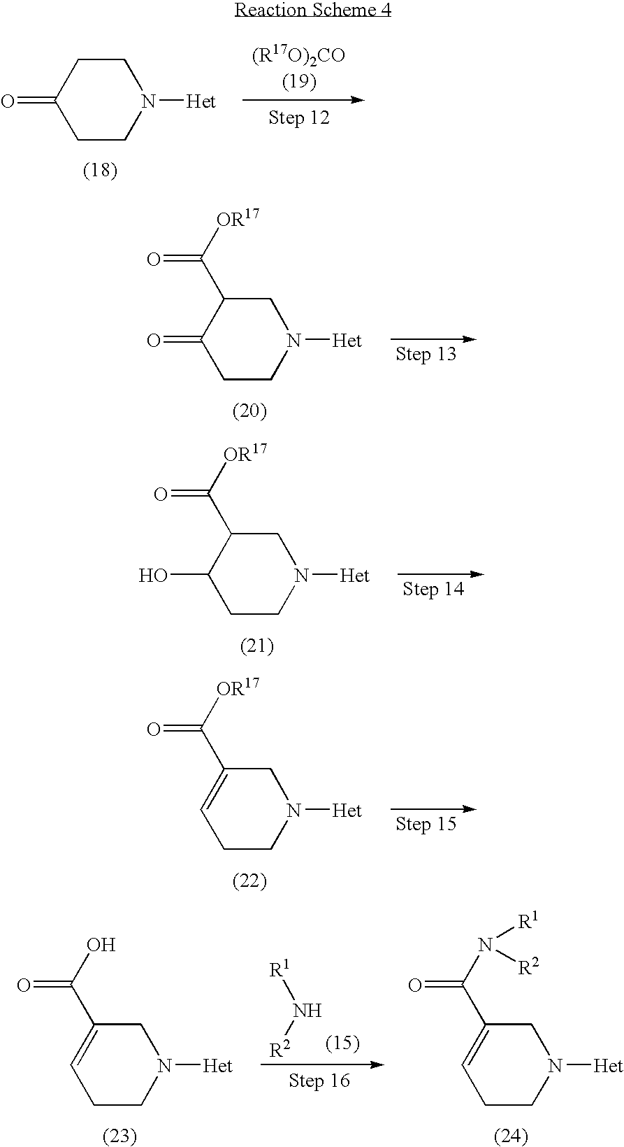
C1CC(=O)CCN1[Het].C1C(C([OR17])=O)C(=O)CCN1[Het].C1C(C([OR17])=O)C(O)CCN1[Het].C1C(C([OR17])=O)=CCCN1[Het].C1C(C(O)=O)=CCCN1[Het].C1C(C(N([R1])[R2])=O)=CCCN1[Het].N([R2])[R1]
